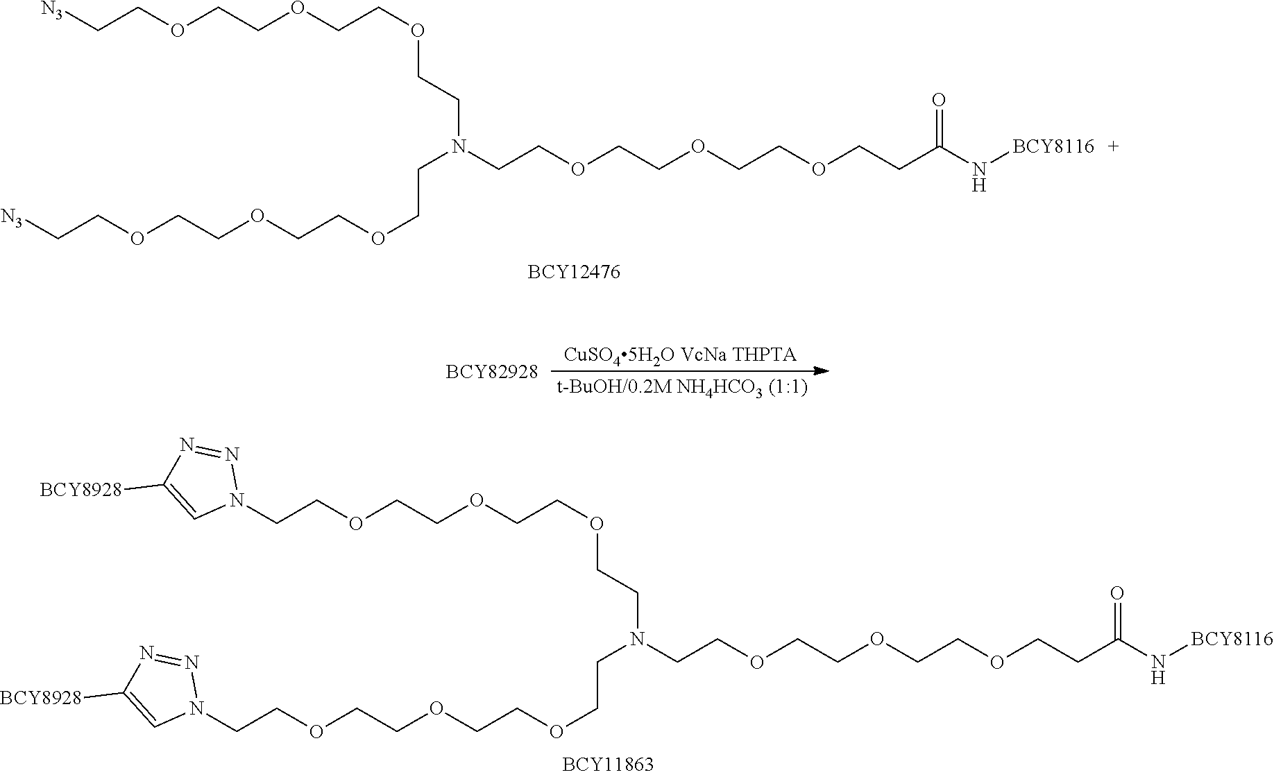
C(N(CCOCCOCCOCCC(N[BCY8116])=O)CCOCCOCCOCC[N3])COCCOCCOCC[N3].C(N(CCOCCOCCOCCC(N[BCY8116])=O)CCOCCOCCOCCN1N=NC([BCY8928])=C1)COCCOCCOCCN1N=NC([BCY8928])=C1
